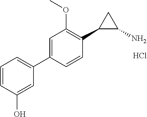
C1=CC(O)=CC(C2=CC(OC)=C(C3C(N)C3)C=C2)=C1.Cl
